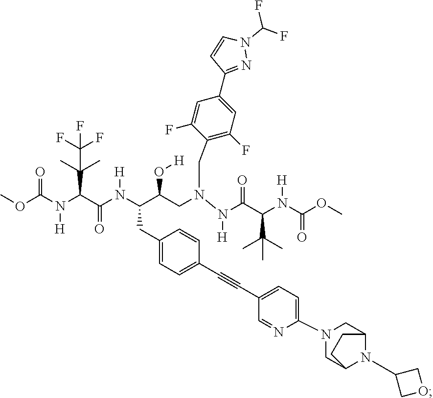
COC(N(C(C(N(C(C(CN(CC1=C(F)C=C(C2=NN(C(F)F)C=C2)C=C1F)N(C(C(N(C(OC)=O)[H])C(C)(C)C)=O)[H])O[H])CC1=CC=C(C#CC2=CC=C(N3CC4N(C5COC5)C(C3)CC4)N=C2)C=C1)[H])=O)C(C)(C)C(F)(F)F)[H])=O
